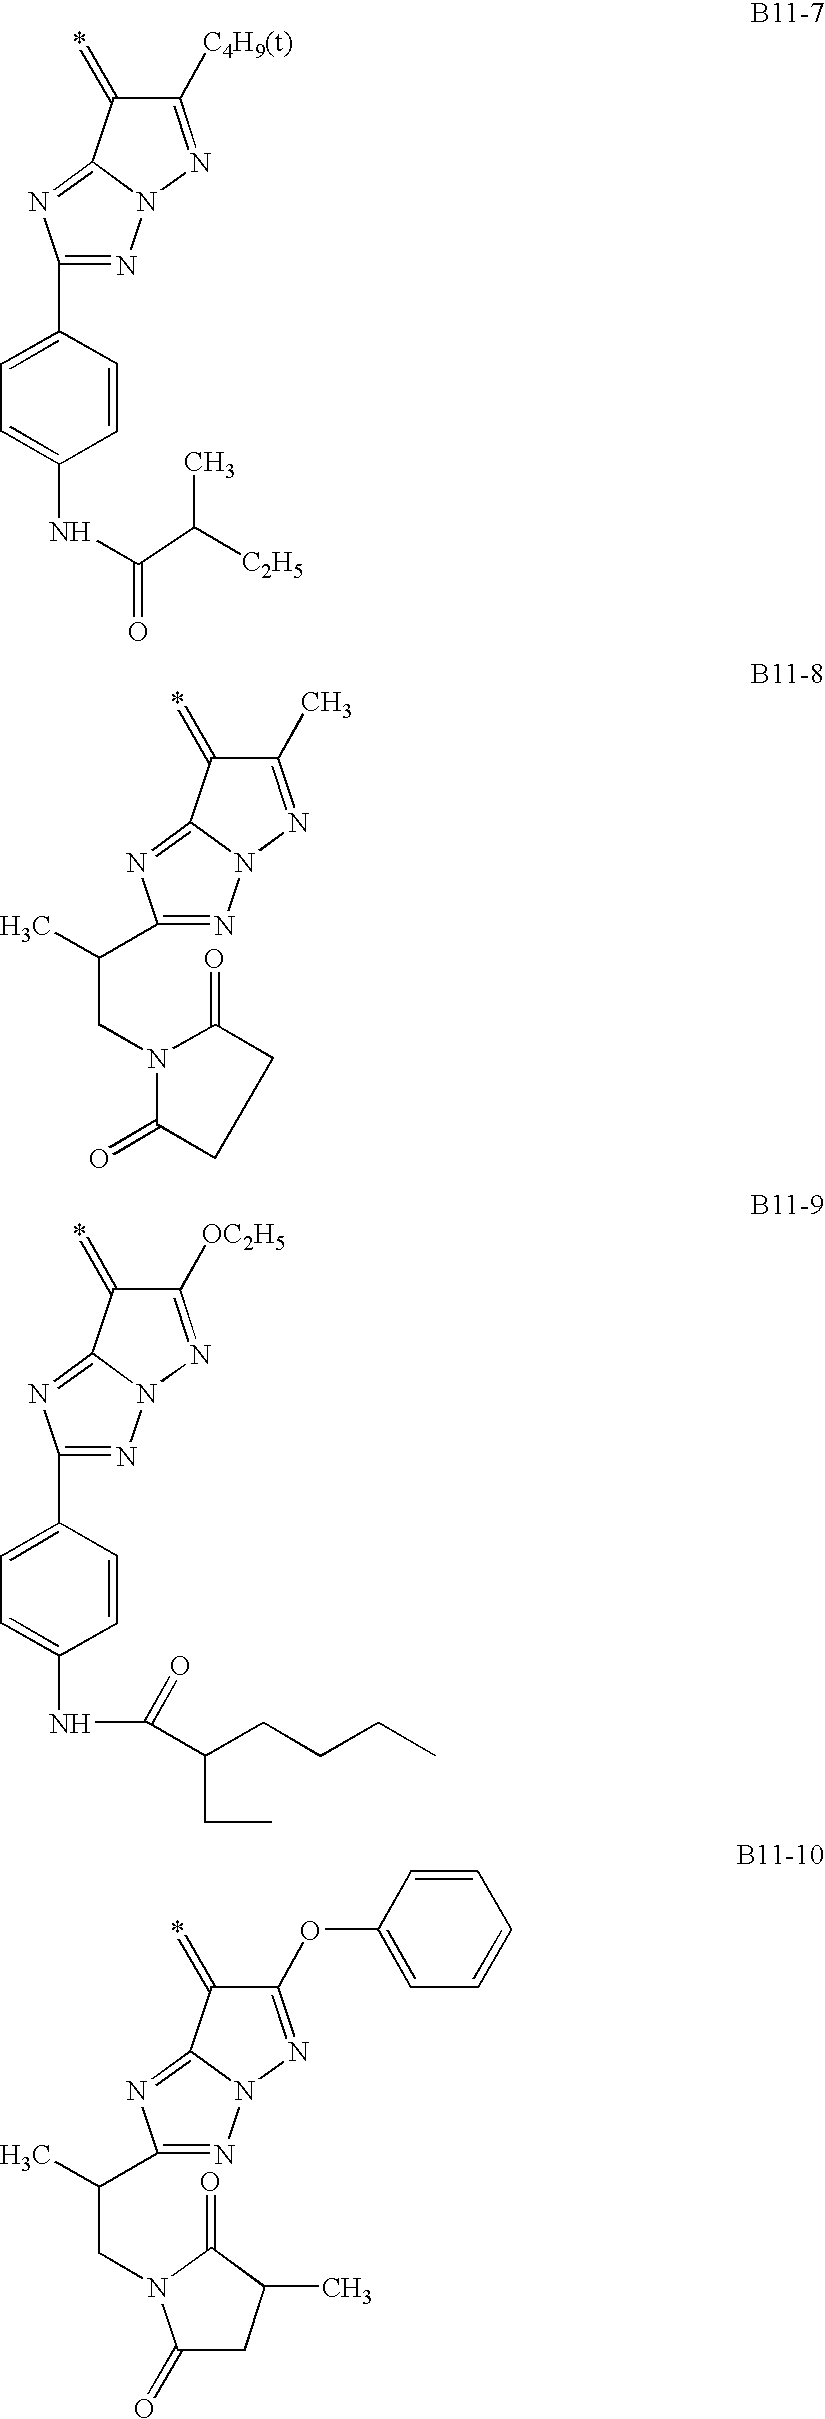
C1([C4H9(t)])=NN2C(=NC(C3=CC=C(NC(=O)C([C2H5])C)C=C3)=N2)C1=*.C1(C)=NN2C(=NC(C(C)CN3C(=O)CCC3=O)=N2)C1=*.C1([OC2H5])=NN2C(=NC(C3=CC=C(NC(C(CCCC)CC)=O)C=C3)=N2)C1=*.C1(OC2=CC=CC=C2)=NN2C(=NC(C(C)CN3C(=O)CC(C)C3=O)=N2)C1=*
